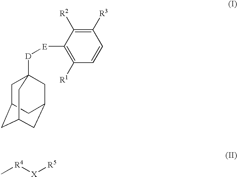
C1([R1])=C([E][D]C23CC4CC(CC(C2)C4)C3)C([R2])=C([R3])C=C1.C[R4][X][R5]
